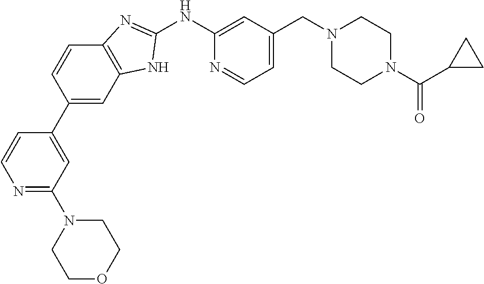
N1=C(N2CCOCC2)C=C(C2=CC3=C(C=C2)N=C(NC2=CC(CN4CCN(C(C5CC5)=O)CC4)=CC=N2)N3)C=C1
